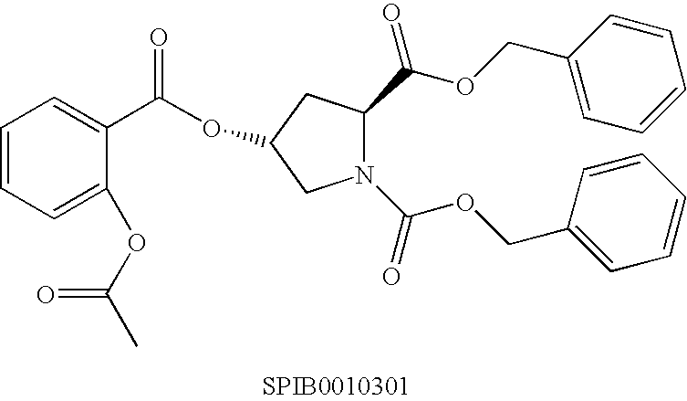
C1=CC=C(OC(C)=O)C(C(=O)OC2CC(C(OCC3=CC=CC=C3)=O)N(C(=O)OCC3=CC=CC=C3)C2)=C1
